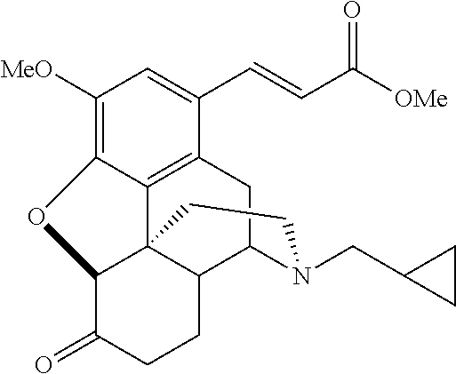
C1([MeO])=C2C3=C(C(C=CC([OMe])=O)=C1)CC1C4C3(C(C(=O)CC4)O2)CCN1CC1CC1
